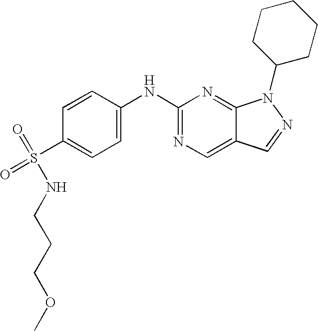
C1=C(NC2=NC=C3C(=N2)N(C2CCCCC2)N=C3)C=CC(S(=O)(=O)NCCCOC)=C1
